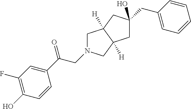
C1(C(=O)CN2CC3([H])C([H])(C2)CC(CC2=CC=CC=C2)(O)C3)=CC(F)=C(O)C=C1
